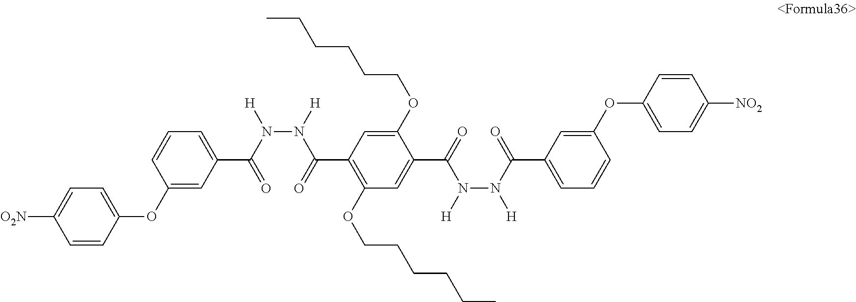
C1=CC(OC2=CC(C(N([H])N(C(=O)C3=C(OCCCCCC)C=C(C(=O)N([H])N(C(=O)C4=CC=CC(OC5=CC=C([NO2])C=C5)=C4)[H])C(OCCCCCC)=C3)[H])=O)=CC=C2)=CC=C1[O2N]
